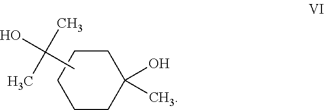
C1CCC(O)(C)CC1.CC(C)(C)O
